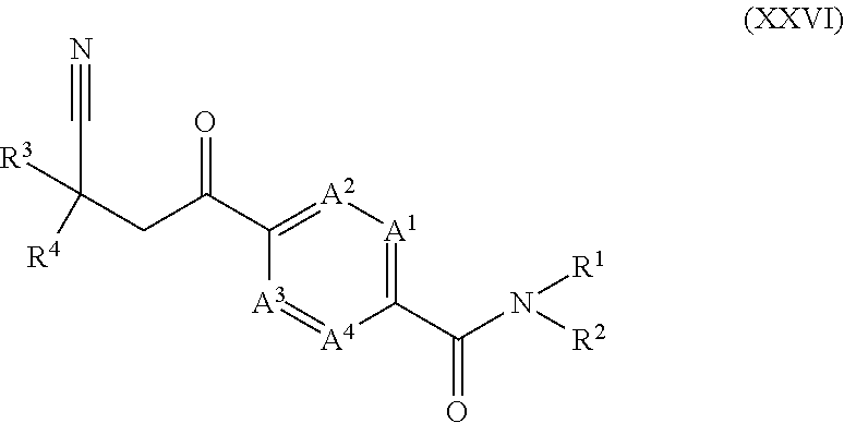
C1(C(N([R1])[R2])=O)=[A1][A2]=C(C(=O)CC(C#N)([R3])[R4])[A3]=[A4]1
